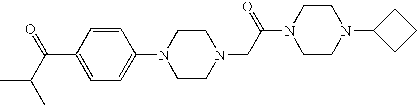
C1(N2CCN(CC(N3CCN(C4CCC4)CC3)=O)CC2)=CC=C(C(C(C)C)=O)C=C1
